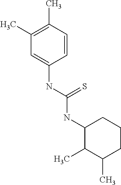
C1=CC(NC(=S)NC2C(C)C(C)CCC2)=CC(C)=C1C
